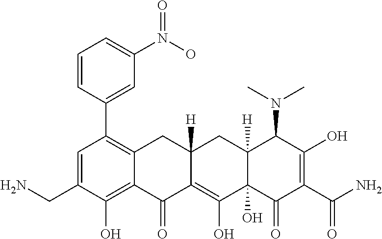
C1=C(CN)C(O)=C2C(=C1C1=CC(N(=O)O)=CC=C1)CC1([H])C(=C(O)C3(O)C([H])(C1)C(N(C)C)C(O)=C(C(N)=O)C3=O)C2=O
